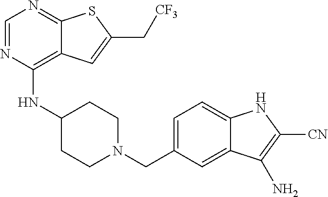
C1=NC(NC2CCN(CC3=CC=C4C(=C3)C(N)=C([CN])N4)CC2)=C2C(=N1)SC(C[CF3])=C2
